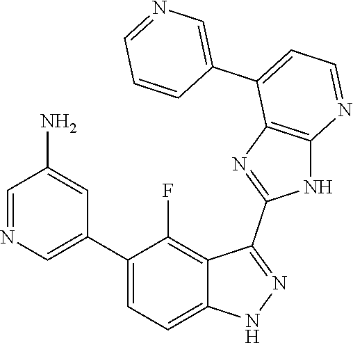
C1=NC=C(C2=CC=C3C(=C2F)C(C2=NC4=C(N2)N=CC=C4C2=CN=CC=C2)=NN3)C=C1N
